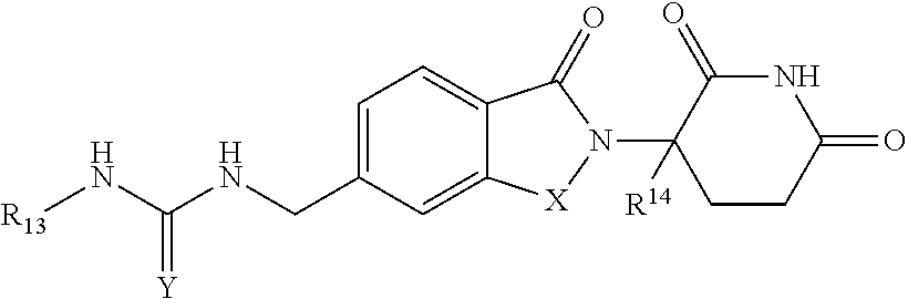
C(NCC1=CC=C2C(=C1)[X]N(C1([R14])C(=O)NC(=O)CC1)C2=O)(N[R13])=[Y]
